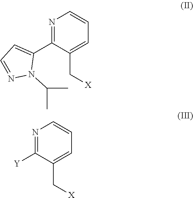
N1=C(C2=CC=NN2C(C)C)C(C[X])=CC=C1.N1=C([Y])C(C[X])=CC=C1
